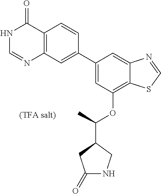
C1=C(C2=CC3=C(C=C2)C(=O)NC=N3)C=C2C(=C1OC(C1CC(=O)NC1)C)SC=N2
